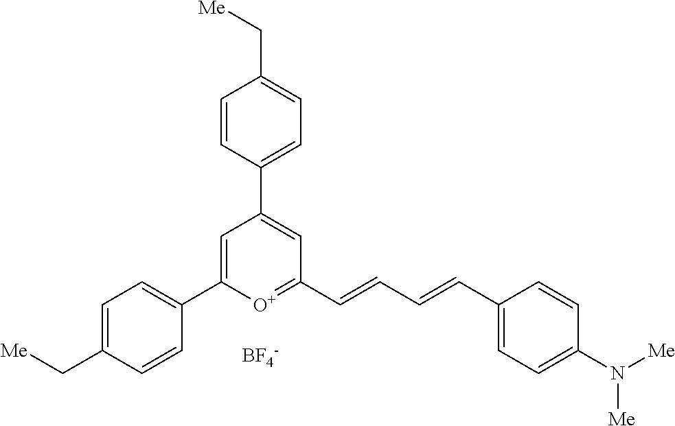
[BF4-].C1=C(C2=CC=C(C[Me])C=C2)[O+]=C(C=CC=CC2=CC=C(N([Me])[Me])C=C2)C=C1C1=CC=C(C[Me])C=C1
